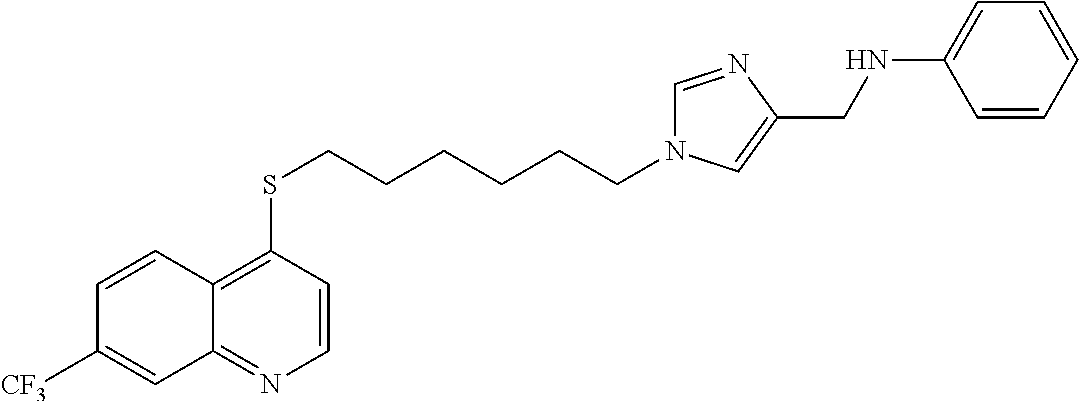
C12=NC=CC(SCCCCCCN3C=NC(CNC4=CC=CC=C4)=C3)=C1C=CC([CF3])=C2
